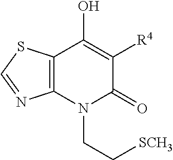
C12=C(N(CC[SCH3])C(=O)C([R4])=C1O)N=CS2
